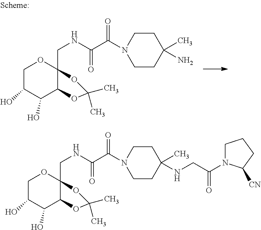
C1C(O)C(O)C2C(CNC(C(=O)N3CCC(C)(N)CC3)=O)(O1)OC(C)(C)O2.C1C(O)C(O)C2C(CNC(C(=O)N3CCC(C)(NCC(=O)N4CCCC4[CN])CC3)=O)(O1)OC(C)(C)O2
